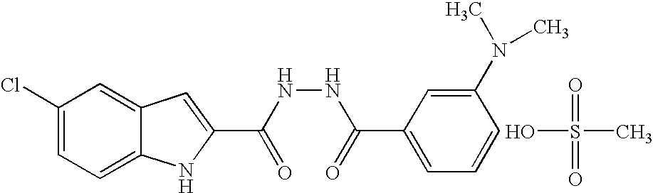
C1(Cl)=CC=C2C(=C1)C=C(C(NNC(C1=CC=CC(N(C)C)=C1)=O)=O)N2.CS(O)(=O)=O
